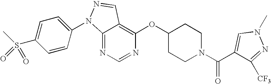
C12=NC=NC(OC3CCN(C(C4=CN(C)N=C4[CF3])=O)CC3)=C1C=NN2C1=CC=C(S(C)(=O)=O)C=C1
